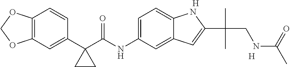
C1(C2(C(NC3=CC=C4C(=C3)C=C(C(C)(CNC(C)=O)C)N4)=O)CC2)=CC2=C(C=C1)OCO2.[H].[H]
